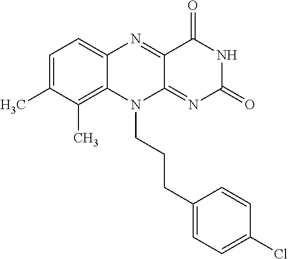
C1=C(C)C(C)=C2C(=C1)N=C1C(=NC(=O)NC1=O)N2CCCC1=CC=C(Cl)C=C1
